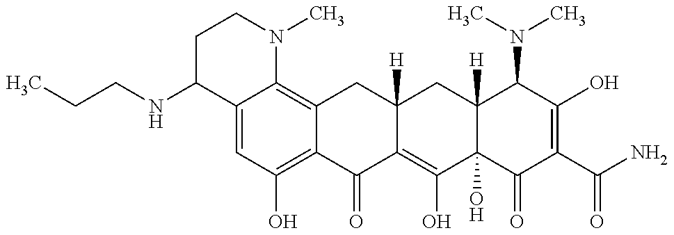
C(NC1C2=CC(O)=C3C(=C2N(C)CC1)CC1([H])C(=C(O)C2(O)C([H])(C1)C(N(C)C)C(O)=C(C(N)=O)C2=O)C3=O)CC
